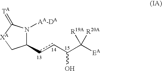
C1(ccC(C([EA])([R19A])[R20A])O)N([AA-DA])C(=[TA])[XA]C1
